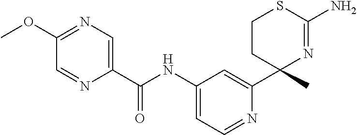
C(NC1=CC=NC(C2(C)N=C(N)SCC2)=C1)(=O)C1=CN=C(OC)C=N1
